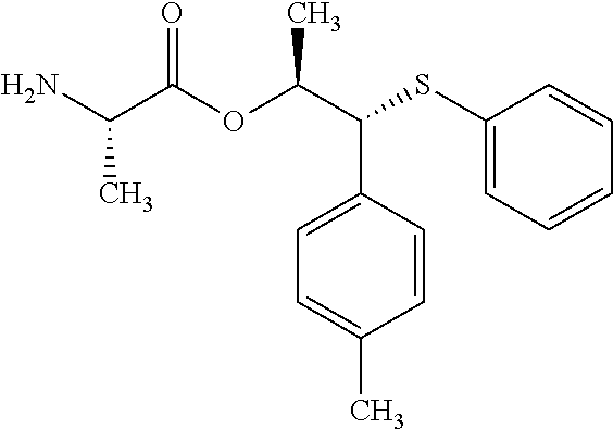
NC(C(OC(C(SC1=CC=CC=C1)C1=CC=C(C)C=C1)C)=O)C
